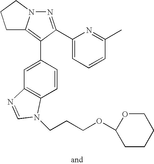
N1=C(C2=CC=CC(C)=N2)C(C2=CC3=C(C=C2)N(CCCOC2CCCCO2)C=N3)=C2N1CCC2
